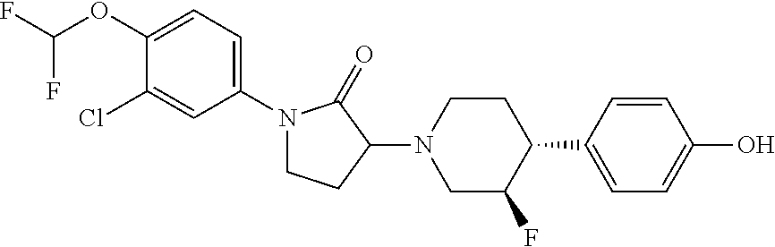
N1(C2=CC=C(OC(F)F)C(Cl)=C2)CCC(N2CC(F)C(C3=CC=C(O)C=C3)CC2)C1=O
